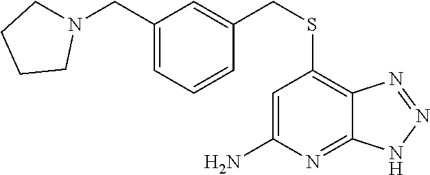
C1(CN2CCCC2)=CC=CC(CSC2=C3C(=NC(N)=C2)NN=N3)=C1
